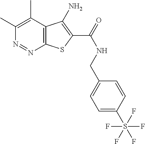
C1(C)=C(C)C2=C(N=N1)SC(C(=O)NCC1=CC=C(S(F)(F)(F)(F)F)C=C1)=C2N
